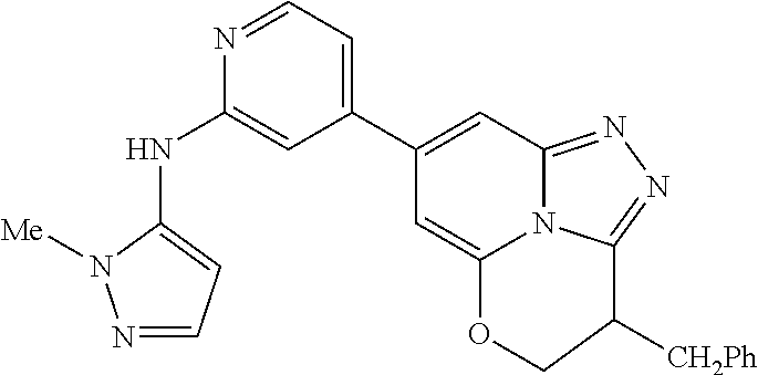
N1=CC=C(C2=CC3=NN=C4N3C(=C2)OCC4[CH2Ph])C=C1NC1=CC=NN1[Me]
